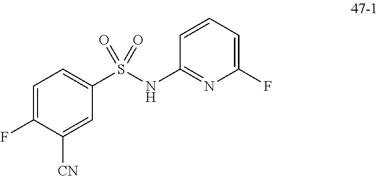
C1=C(S(NC2=NC(F)=CC=C2)(=O)=O)C=C([CN])C(F)=C1
